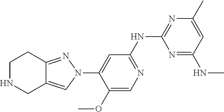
N1=C(NC2=NC(C)=CC(NC)=N2)C=C(N2C=C3C(=N2)CCNC3)C(OC)=C1
